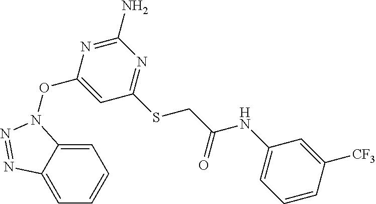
C1=C2C(=CC=C1)N=NN2OC1=CC(SCC(NC2=CC=CC([CF3])=C2)=O)=NC(N)=N1
